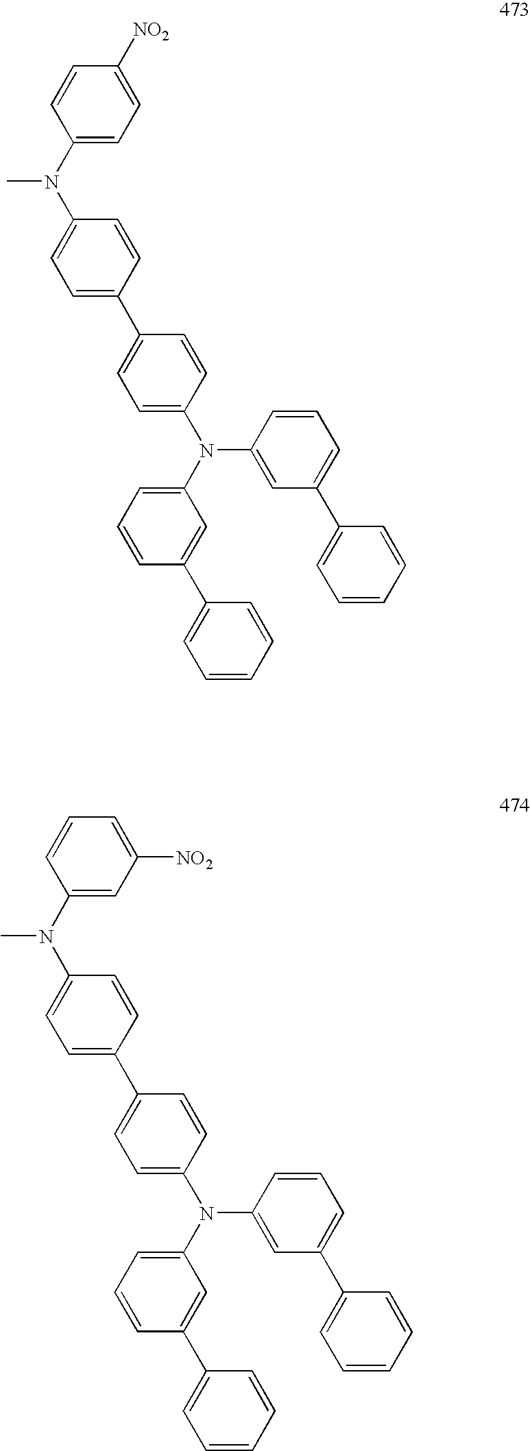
C1=CC=C(N(C2=CC=C(C3=CC=C(N(C4=CC=C([NO2])C=C4)C)C=C3)C=C2)C2=CC(C3=CC=CC=C3)=CC=C2)C=C1C1=CC=CC=C1.C1=CC=C(N(C2=CC=C(C3=CC=C(N(C4=CC([NO2])=CC=C4)C)C=C3)C=C2)C2=CC(C3=CC=CC=C3)=CC=C2)C=C1C1=CC=CC=C1
